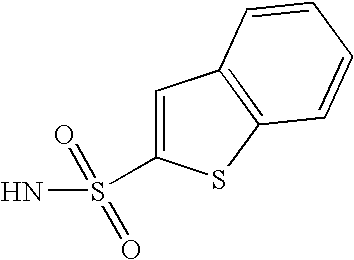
S(N)(=O)(=O)C1=CC2=C(S1)C=CC=C2
